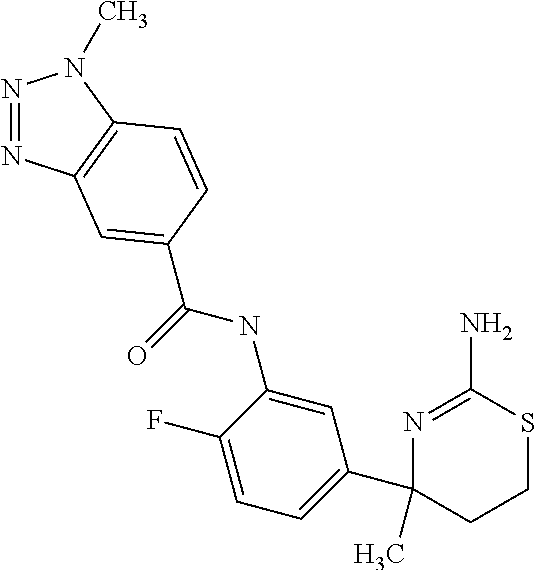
N1=NC2=C(N1C)C=CC(C(=O)NC1=CC(C3(C)N=C(N)SCC3)=CC=C1F)=C2
